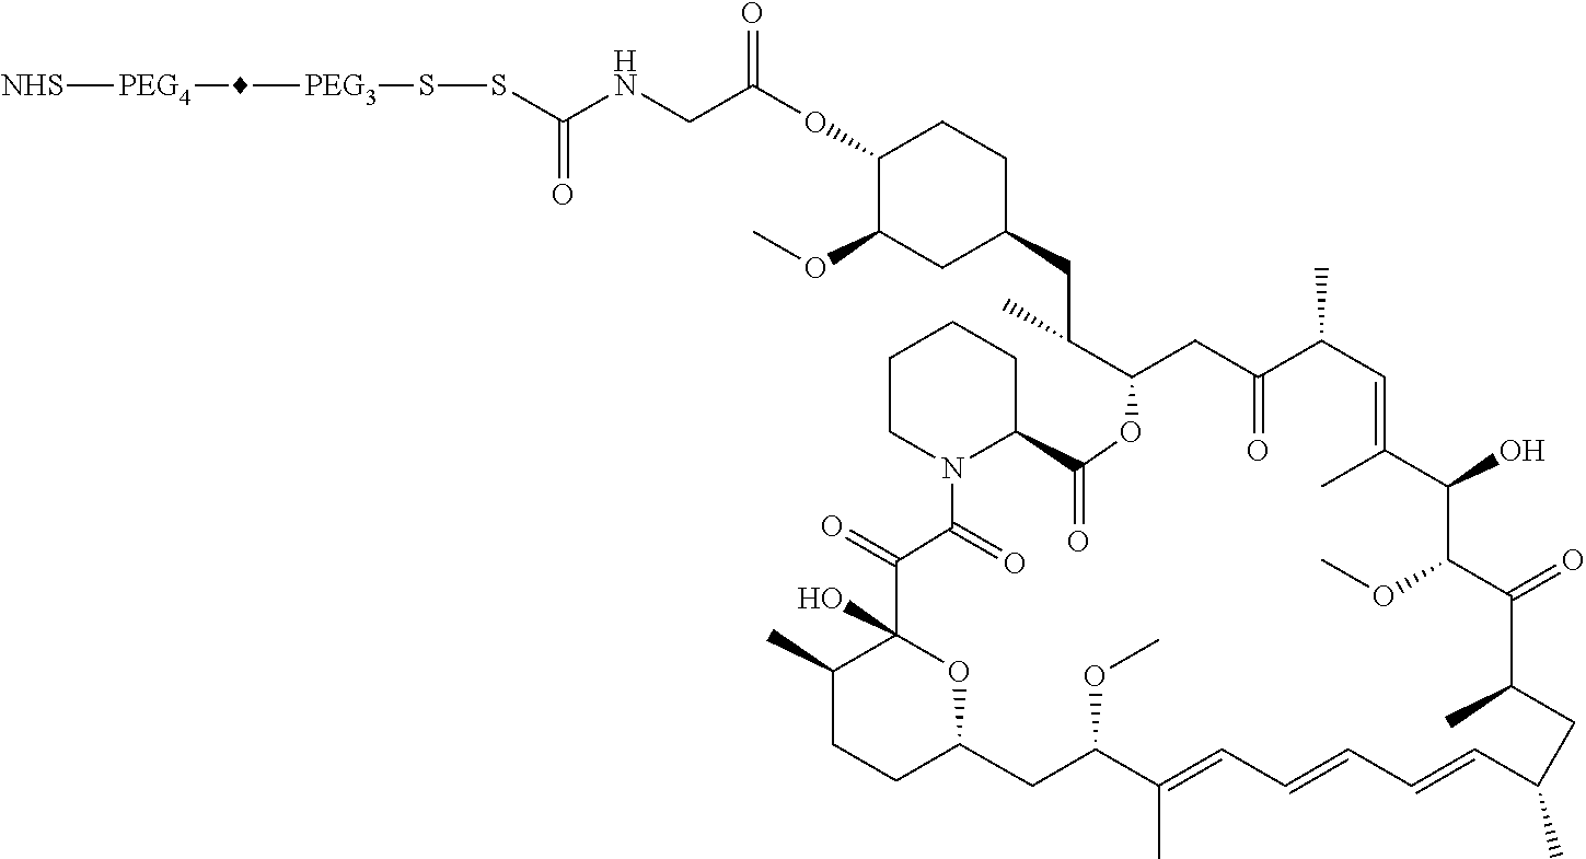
[NHS][PEG4]C[PEG3]SSC(NCC(OC1C(OC)CC(CC(C)C2CC(=O)C(C)C=C(C)C(O)C(OC)C(=O)C(C)CC(C)C=CC=CC=C(C)C(OC)CC3CCC(C)C(O)(C(=O)C(=O)N4C(C(=O)O2)CCCC4)O3)CC1)=O)=O
